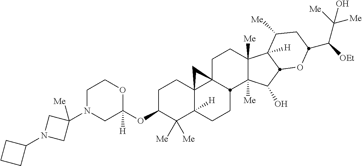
C1N(C2([Me])CN(C3CCC3)C2)CC(OC2C([Me])([Me])C3([H])C4(CC2)C2(CCC5([Me])C([Me])(C(O)C6C5([H])C([Me])CC(C([OEt])C([Me])([Me])O)O6)C2CC3)C4)([H])OC1
